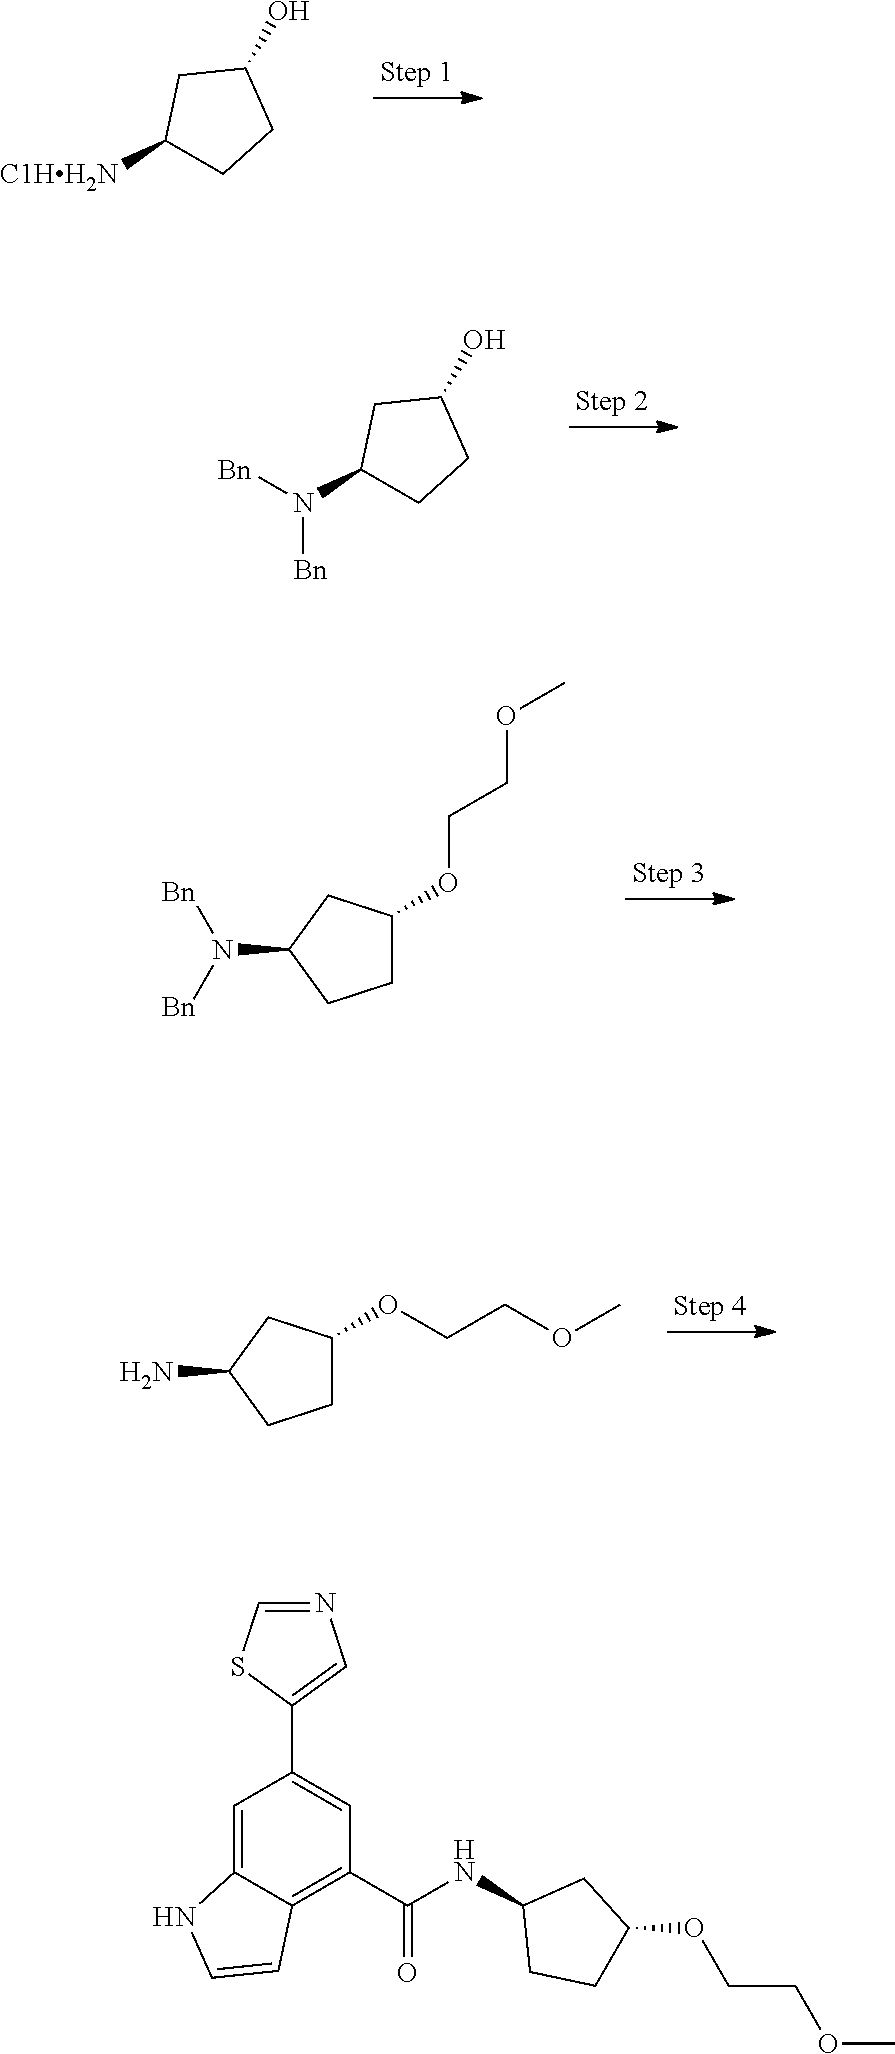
C1([C1HH2N])CCC(O)C1.C1(N([Bn])[Bn])CCC(O)C1.C1C(OCCOC)CC(N([Bn])[Bn])C1.C1C(OCCOC)CC(N)C1.C1=C2C(=C(C(NC3CCC(OCCOC)C3)=O)C=C1C1=CN=CS1)C=CN2
